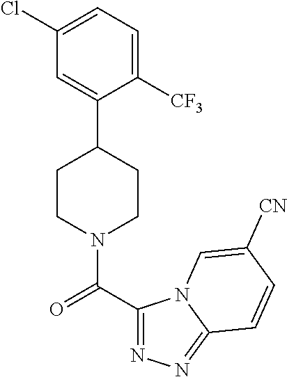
C1(Cl)=CC=C([CF3])C(C2CCN(C(C3=NN=C4N3C=C([CN])C=C4)=O)CC2)=C1
